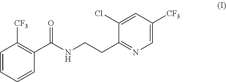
C1=CC=CC(C(NCCC2=NC=C([CF3])C=C2Cl)=O)=C1[CF3]
